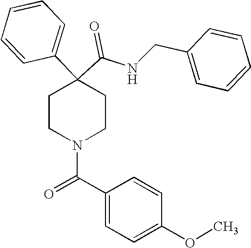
N(C(C1(C2=CC=CC=C2)CCN(C(C2=CC=C(OC)C=C2)=O)CC1)=O)CC1=CC=CC=C1
